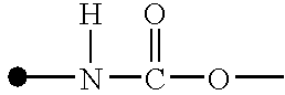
CN(C(OC)=O)[H]
